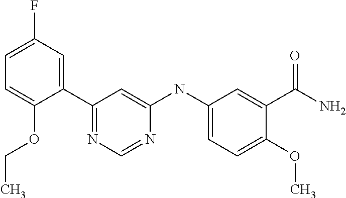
C1(C2=CC(F)=CC=C2OCC)=NC=NC(NC2=CC=C(OC)C(C(=O)N)=C2)=C1
